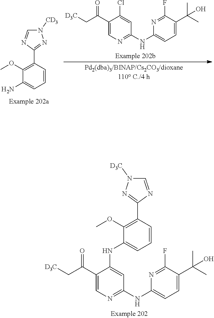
COC1=C(C2=NN([D3C])C=N2)C=CC=C1NC1=CC(NC2=CC=C(C(C)(O)C)C(F)=N2)=NC=C1C(C[D3C])=O.N1([CD3])C=NC(C2=C(OC)C(N)=CC=C2)=N1.C1(Cl)=CC(NC2=CC=C(C(C)(O)C)C(F)=N2)=NC=C1C(C[D3C])=O
